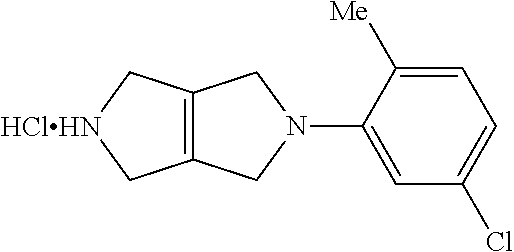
[HClHN]1CC2=C(C1)CN(C1=CC(Cl)=CC=C1[Me])C2
